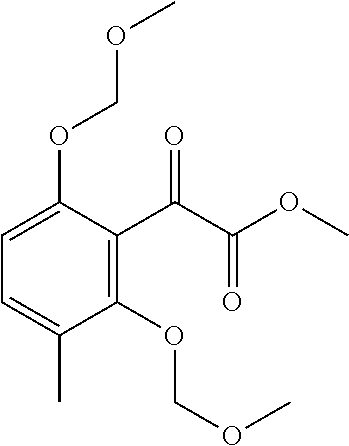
C1(OCOC)=C(C(C(OC)=O)=O)C(OCOC)=CC=C1C
